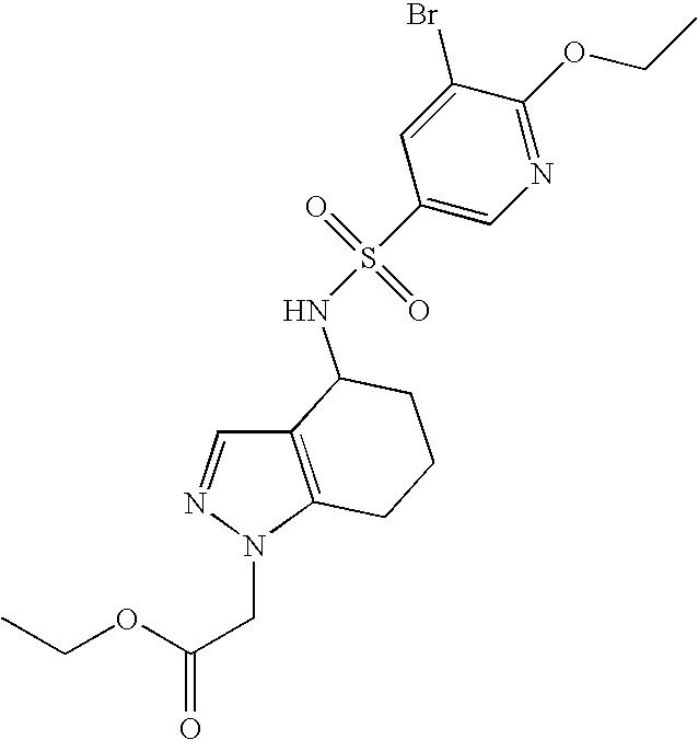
C12=C(N(CC(=O)OCC)N=C1)CCCC2NS(=O)(=O)C1=CN=C(OCC)C(Br)=C1
